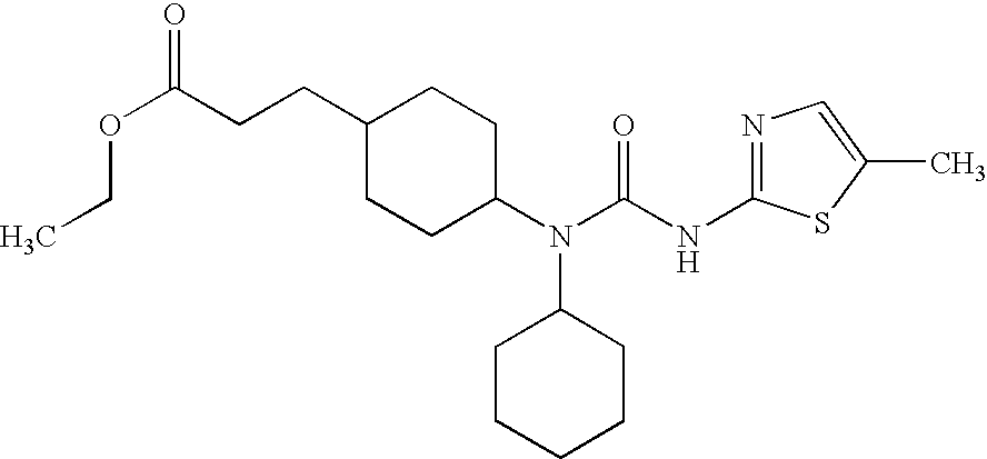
C1(CCC(OCC)=O)CCC(N(C(NC2=NC=C(C)S2)=O)C2CCCCC2)CC1
